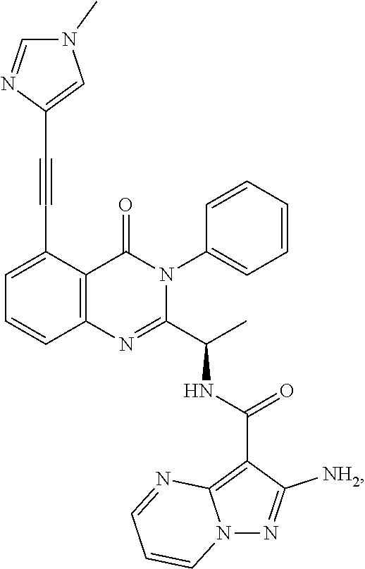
C1=C(C#CC2=CN(C)C=N2)C2=C(C=C1)N=C(C(C)NC(C1=C3N(N=C1[NH2])C=CC=N3)=O)N(C1=CC=CC=C1)C2=O
